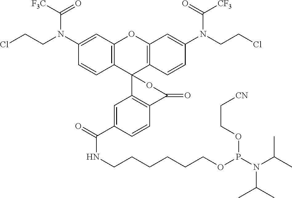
C12=C(C=C(N(CCCl)C([F3C])=O)C=C1)OC1=C(C23C2=C(C=CC(C(=O)NCCCCCCOP(N(C(C)C)C(C)C)OCC[CN])=C2)C(=O)O3)C=CC(N(CCCl)C(=O)[CF3])=C1
